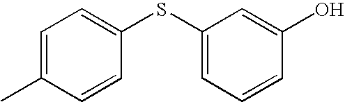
C1=C(C)C=CC(SC2=CC=CC(O)=C2)=C1
